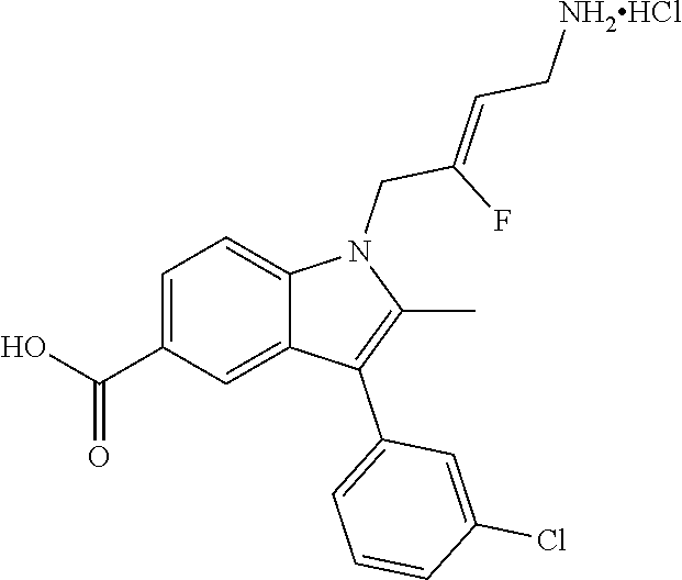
C1=C(C(=O)O)C=C2C(=C1)N(CC(F)=CC[NH2HCl])C(C)=C2C1=CC=CC(Cl)=C1
